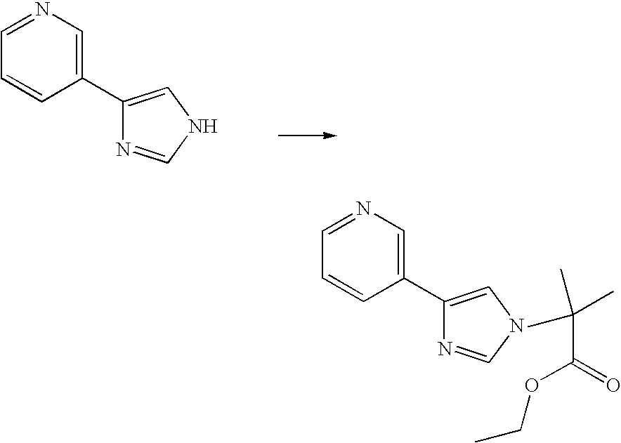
C1=NC=C(C2=CNC=N2)C=C1.C1=NC=C(C2=CNC=N2)C=C1.CC(C)(C(=O)OCC)C
